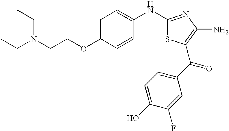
C1(NC2=CC=C(OCCN(CC)CC)C=C2)=NC(N)=C(C(C2=CC=C(O)C(F)=C2)=O)S1
